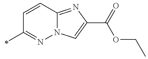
C1=CC2=NC(C(=O)OCC)=CN2N=C1C
